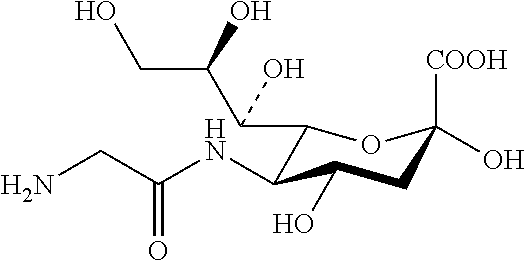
C1(C(C(CO)O)O)C(NC(=O)CN)C(O)CC([COOH])(O)O1
